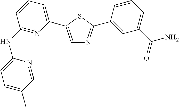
C1(NC2=NC(C3=CN=C(C4=CC(C(N)=O)=CC=C4)S3)=CC=C2)=CC=C(C)C=N1
